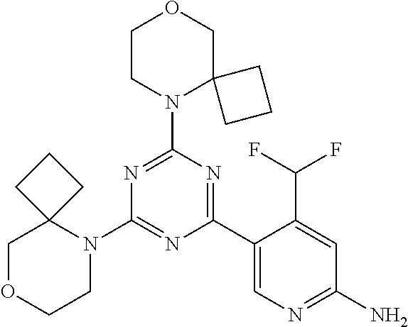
N1=C(N2C3(COCC2)CCC3)N=C(C2=CN=C(N)C=C2C(F)F)N=C1N1C2(COCC1)CCC2
